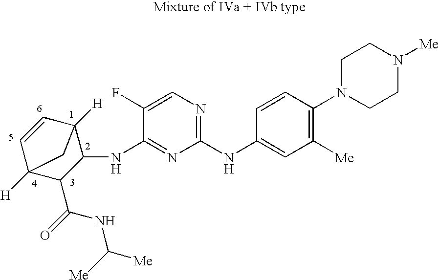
C1(NC2=CC([Me])=C(N3CCN([Me])CC3)C=C2)=NC=C(F)C(NC2C3([H])C=CC([H])(C2C(=O)NC([Me])[Me])C3)=N1
